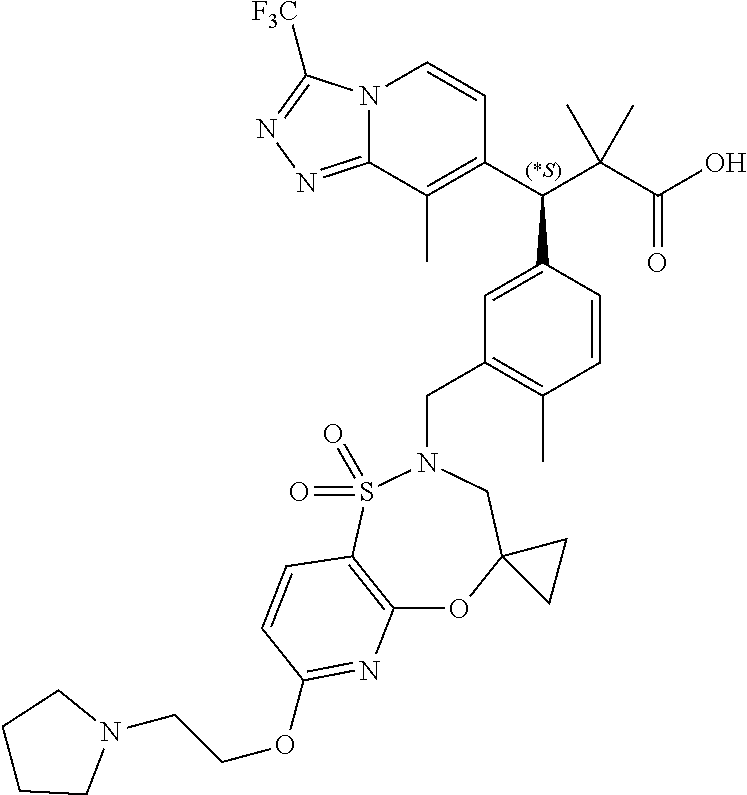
N12C(=NN=C1[F3C])C(C)=C(C(C(C(O)=O)(C)C)C1=CC(CN3CC4(OC5=C(S3(=O)=O)C=CC(OCCN3CCCC3)=N5)CC4)=C(C)C=C1)C=C2
